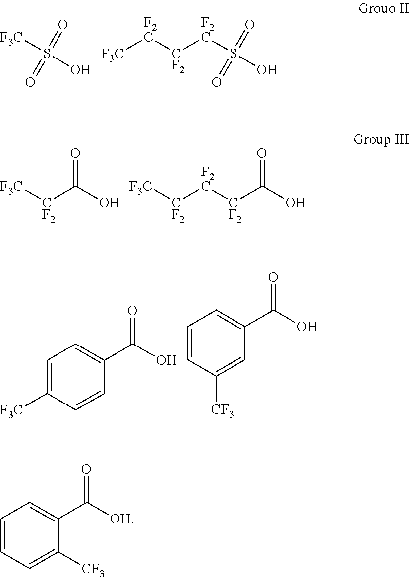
[F3C]S(O)(=O)=O.[F2C](S(O)(=O)=O)[CF2][F2C][F3C].[F3C][CF2]C(O)=O.[F3C][CF2][F2C][CF2]C(O)=O.C1=C([F3C])C=CC(C(O)=O)=C1.C1=CC([CF3])=CC(C(O)=O)=C1.C1=CC=C([CF3])C(C([OH])=O)=C1
